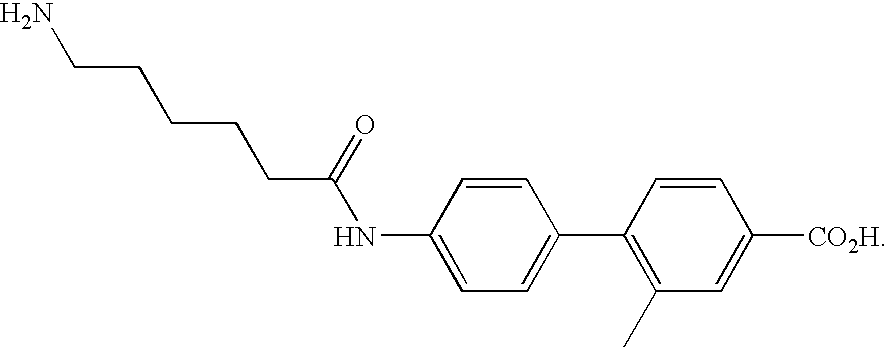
C1(C2=CC=C(NC(CCCCCN)=O)C=C2)=C(C)C=C([CO2H])C=C1
